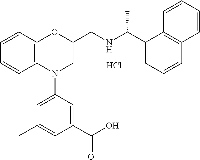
C1=CC2=C(C=C1)N(C1=CC(C)=CC(C(O)=O)=C1)CC(CNC(C1=CC=CC3=C1C=CC=C3)C)O2.Cl
